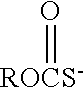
[ROCS-]=O
